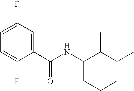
C1(C(NC2CCCC(C)C2C)=O)=CC(F)=CC=C1F
